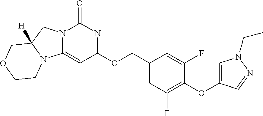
C1=C(COC2=NC(=O)N3C(=C2)N2C([H])(C3)COCC2)C=C(F)C(OC2=CN(CC)N=C2)=C1F
